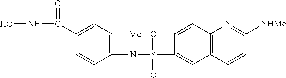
C1(S(N(C2=CC=C(C(NO)=O)C=C2)[Me])(=O)=O)=CC2=C(C=C1)N=C([NHMe])C=C2
